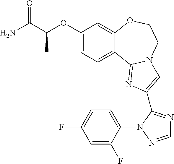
C1(OC(C(N)=O)C)=CC=C2C(=C1)OCCN1C2=NC(C2=NC=NN2C2=CC=C(F)C=C2F)=C1
